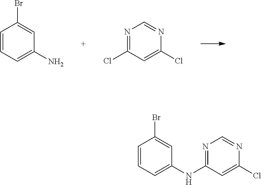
C1=CC=C(N)C=C1Br.N1=C(Cl)C=C(Cl)N=C1.C1=CC=C(NC2=NC=NC(Cl)=C2)C=C1Br
